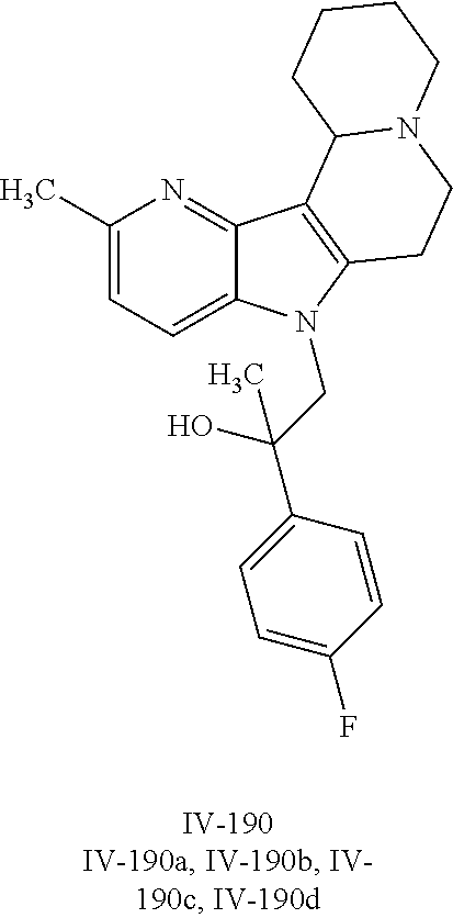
C1(C)=CC=C2C(=N1)C1=C(N2CC(C2=CC=C(F)C=C2)(O)C)CCN2C1CCCC2
